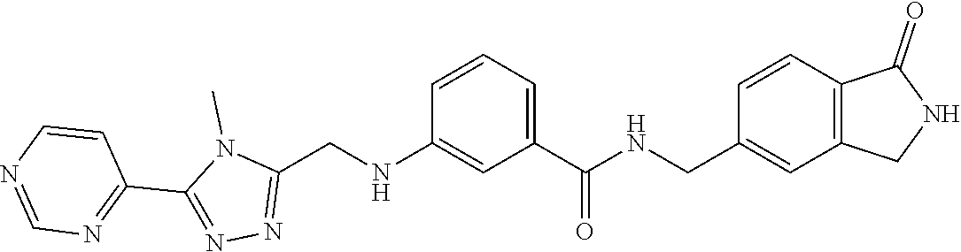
C1(C2=NN=C(CNC3=CC(C(=O)NCC4=CC5=C(C=C4)C(=O)NC5)=CC=C3)N2C)=NC=NC=C1
